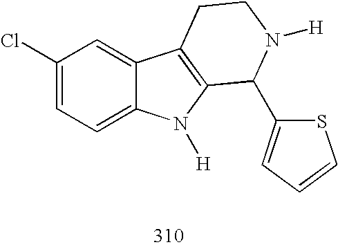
C1(Cl)=CC=C2C(=C1)C1=C(N2[H])C(C2=CC=CS2)N([H])CC1
